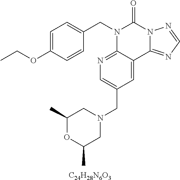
[C24H28N6O3].C1(OCC)=CC=C(CN2C3=NC=C(CN4CC(C)OC(C)C4)C=C3C3=NC=NN3C2=O)C=C1
